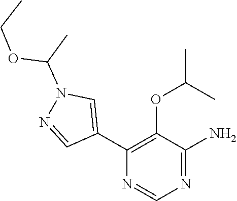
C1(OC(C)C)=C(C2=CN(C(OCC)C)N=C2)N=CN=C1N
